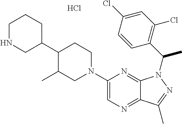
C1(C2C(C)CN(C3=CN=C4C(=N3)N(C(C3=C(Cl)C=C(Cl)C=C3)C)N=C4C)CC2)CCCNC1.Cl
